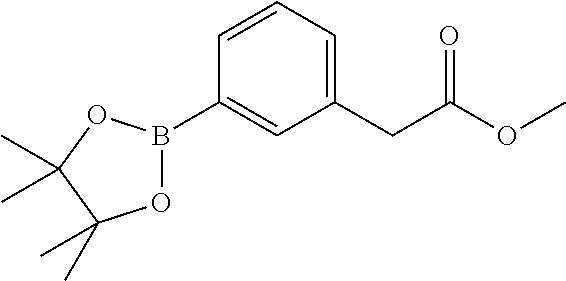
C1=CC(B2OC(C)(C)C(C)(C)O2)=CC(CC(=O)OC)=C1
